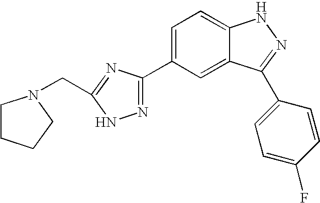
C1(C2=NNC(CN3CCCC3)=N2)=CC=C2C(=C1)C(C1=CC=C(F)C=C1)=NN2
